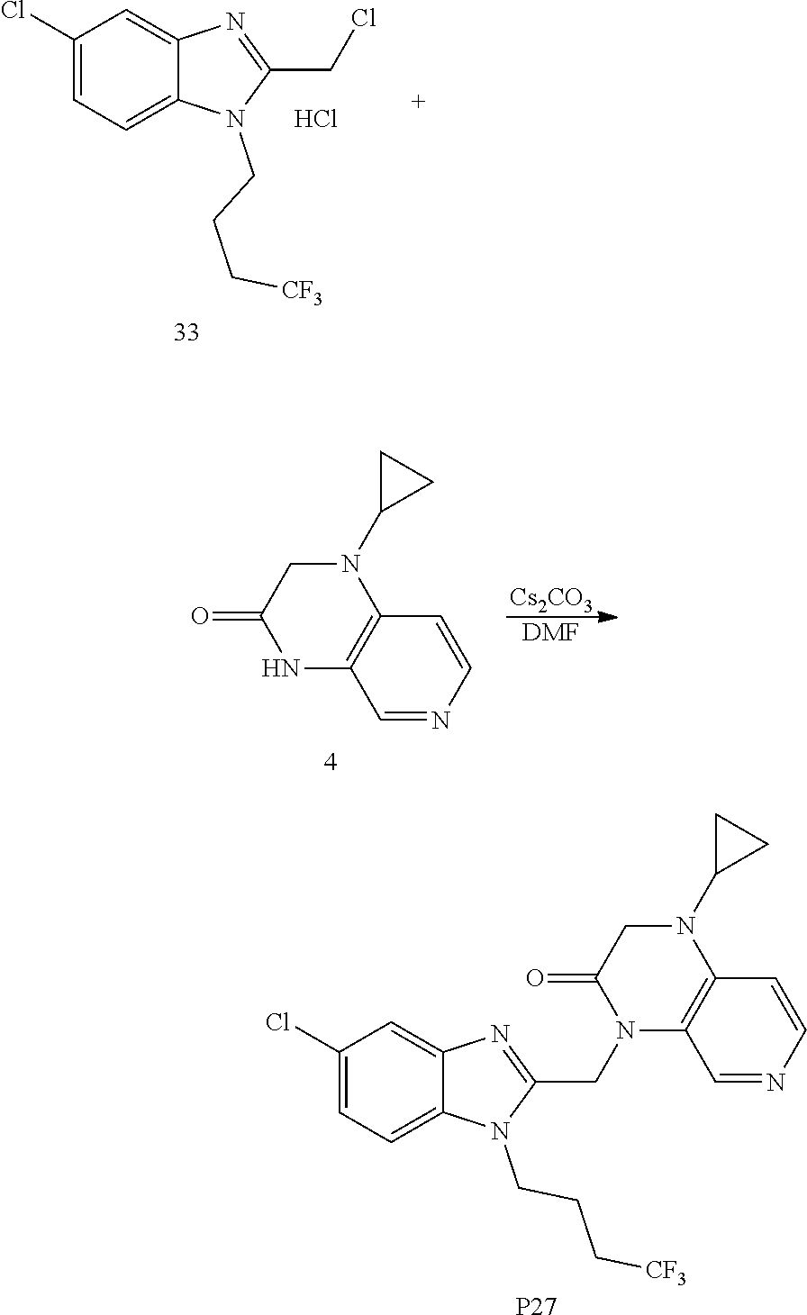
C1(Cl)=CC=C2C(=C1)N=C(CN1C3=C(N(C4CC4)CC1=O)C=CN=C3)N2CCC[CF3].[P27].N1C2=C(N(C3CC3)CC1=O)C=CN=C2.[Cs2CO3].[DMF].C1(Cl)=CC=C2C(=C1)N=C(CCl)N2CCC[CF3].Cl
